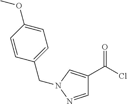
C1=C(OC)C=CC(CN2N=CC(C(=O)Cl)=C2)=C1
